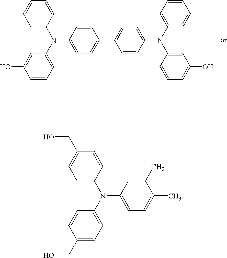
OC1=CC(N(C2=CC=C(C3=CC=C(N(C4=CC(O)=CC=C4)C4=CC=CC=C4)C=C3)C=C2)C2=CC=CC=C2)=CC=C1.C1=CC(N(C2=CC=C(C)C(C)=C2)C2=CC=C(CO)C=C2)=CC=C1CO
